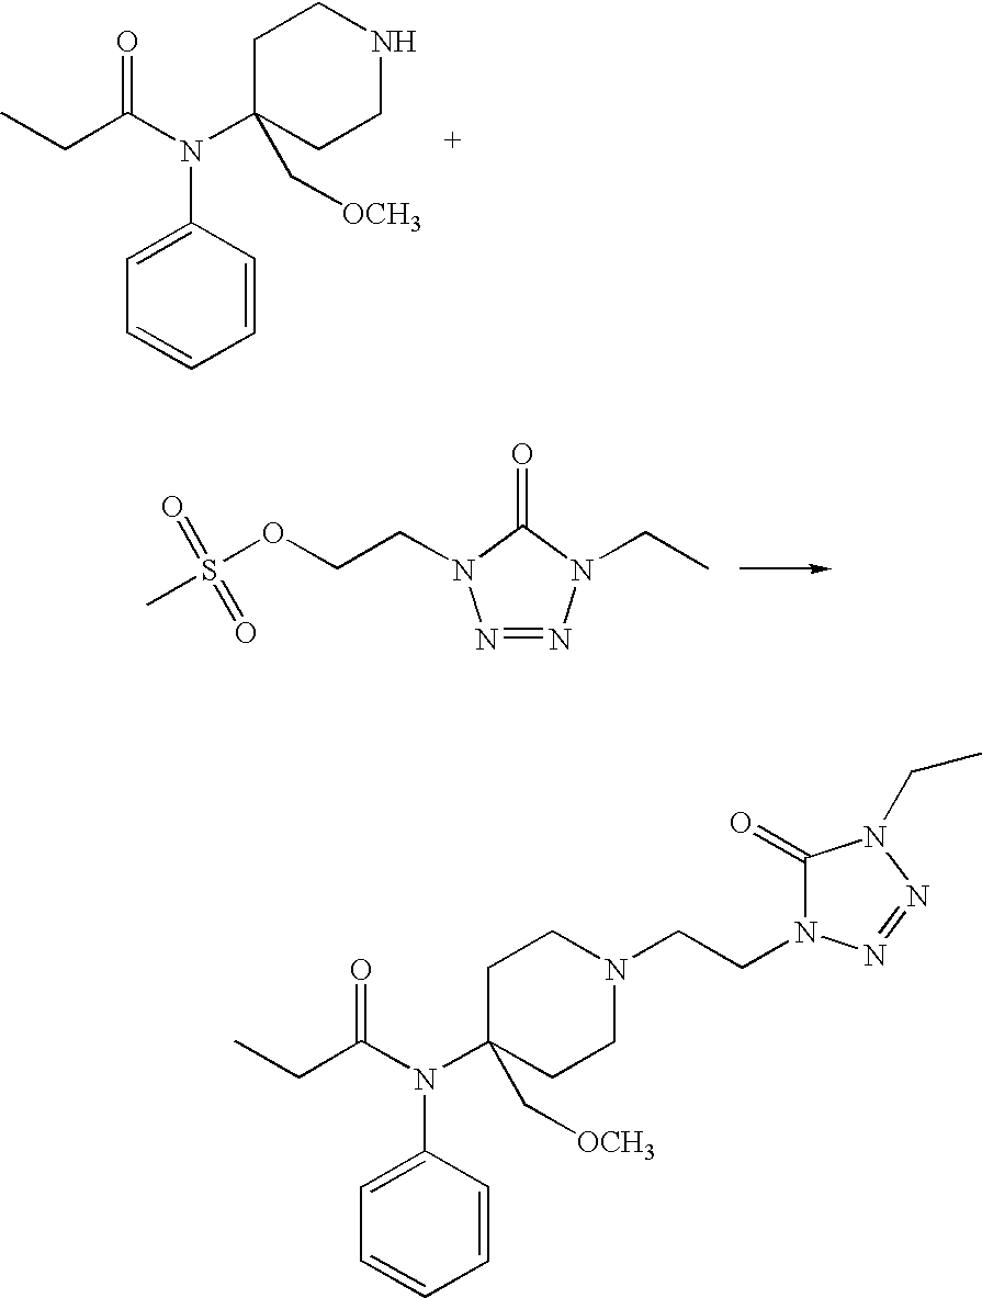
C1=CC(N(C(CC)=O)C2(C[OCH3])CCNCC2)=CC=C1.N1=NN(CC)C(=O)N1CCOS(C)(=O)=O.C1=CC(N(C2(C[OCH3])CCN(CCN3C(=O)N(CC)N=N3)CC2)C(=O)CC)=CC=C1
